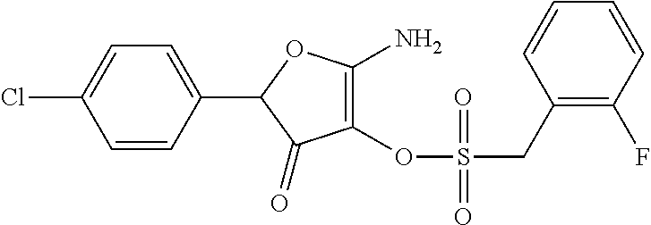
C1(=O)C(OS(CC2=C(F)C=CC=C2)(=O)=O)=C(N)OC1C1=CC=C(Cl)C=C1
